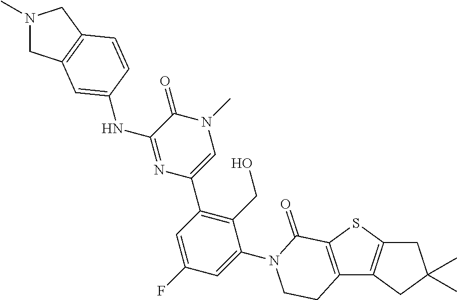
C1C2=C(CC1(C)C)C1=C(S2)C(=O)N(C2=CC(F)=CC(C3=CN(C)C(=O)C(NC4=CC5=C(CN(C)C5)C=C4)=N3)=C2CO)CC1
